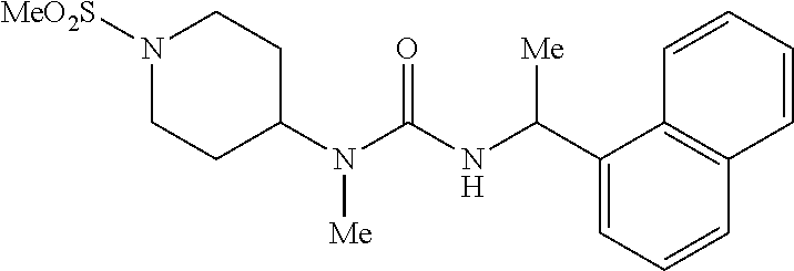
N1([MeO2S])CCC(N(C(=O)NC(C2=CC=CC3=C2C=CC=C3)[Me])[Me])CC1
